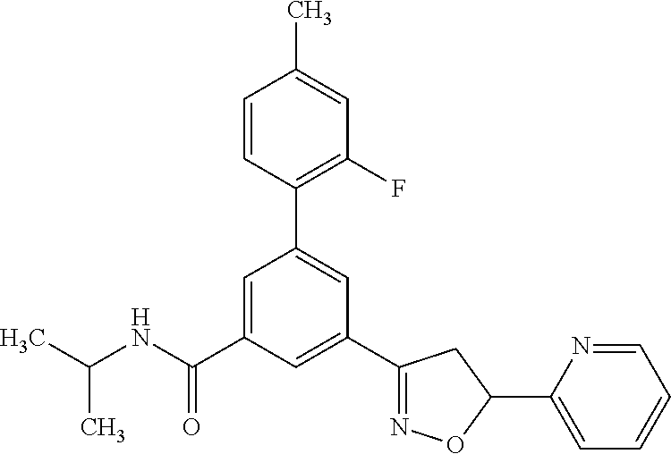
CC(NC(=O)C1=CC(C2=C(F)C=C(C)C=C2)=CC(C2=NOC(C3=CC=CC=N3)C2)=C1)C
